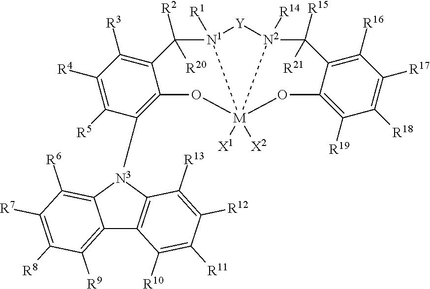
C12=C([R9])C([R8])=C([R7])C([R6])=C1[N3](C1=C3C(=C([R3])C([R4])=C1[R5])C([R20])([R2])[N1]1([R1])[Y][N2]4([R14])C([R15])([R21])C5=C([R16])C([R17])=C([R18])C([R19])=C5O[M]14([X1])([X2])O3)C1=C2C([R10])=C([R11])C([R12])=C1[R13]
